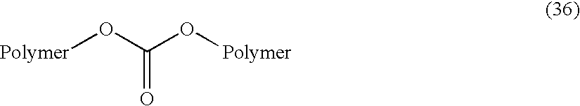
[Polymer]OC(O[Polymer])=O
